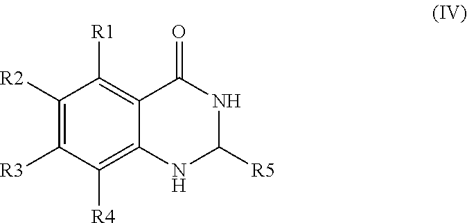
C1([R2])=C([R3])C([R4])=C2C(=C1[R1])C(=O)NC([R5])N2
